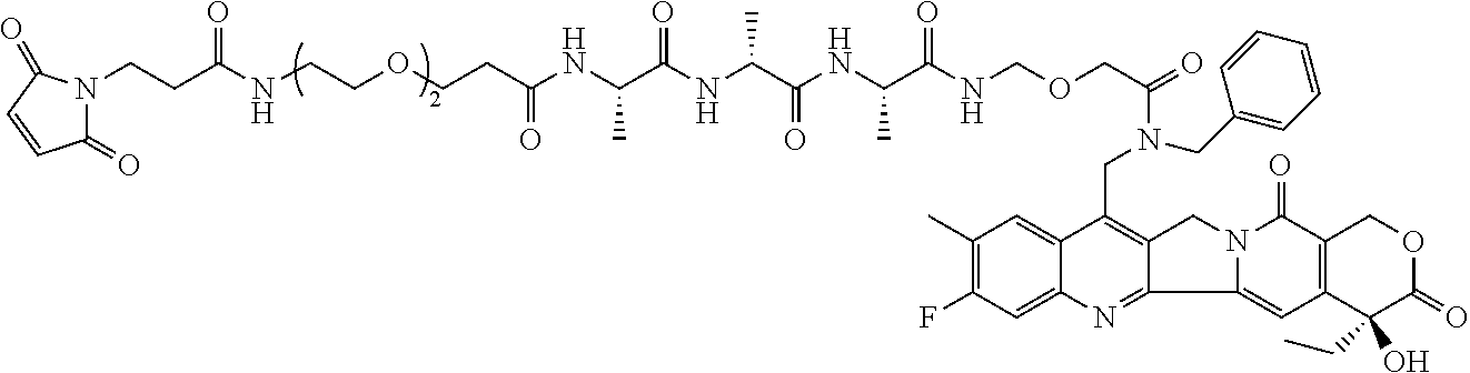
C1(C)=C(F)C=C2C(=C1)C(CN(C(=O)COCNC(C(NC(C(NC(C(NC(CCOCCNC(CCN1C(=O)C=CC1=O)=O)=O)C)=O)C)=O)C)=O)CC1=CC=CC=C1)=C1C(=N2)C2=CC3=C(C(=O)N2C1)COC(=O)C3(CC)O
